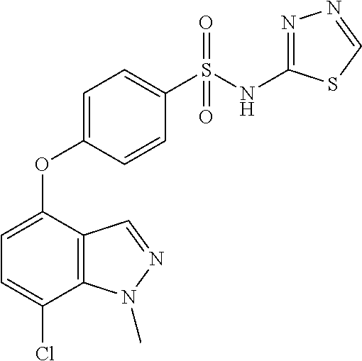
C1=CC(OC2=CC=C(Cl)C3=C2C=NN3C)=CC=C1S(NC1=NN=CS1)(=O)=O
